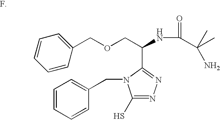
C1=CC=CC(CN2C(S)=NN=C2C(NC(C(C)(C)N)=O)COCC2=CC=CC=C2)=C1
